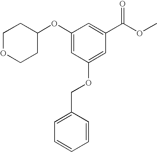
C1(OC2CCOCC2)=CC(OCC2=CC=CC=C2)=CC(C(OC)=O)=C1
